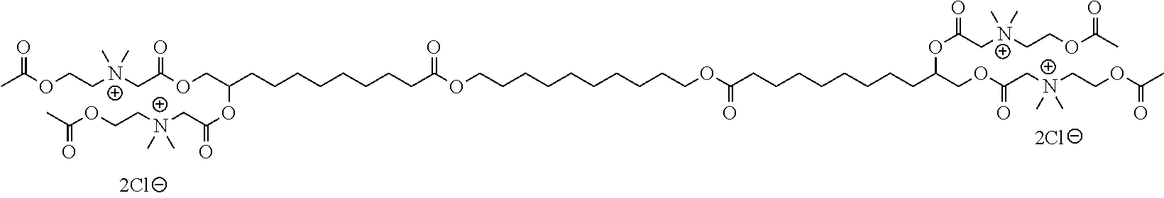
CC(OCC[N+](CC(OCC(CCCCCCCCC(OCCCCCCCCCCOC(CCCCCCCCC(COC(C[N+](CCOC(C)=O)(C)C)=O)OC(C[N+](CCOC(C)=O)(C)C)=O)=O)=O)OC(C[N+](CCOC(C)=O)(C)C)=O)=O)(C)C)=O
